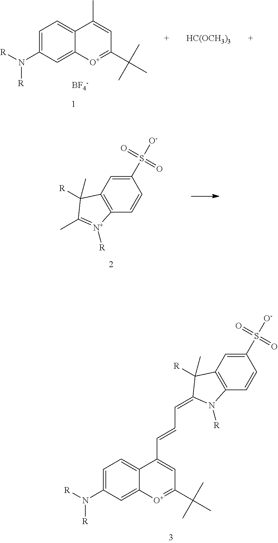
C1=C(N([R])[R])C=C2C(=C1)C(C)=CC(C(C)(C)C)=[O+]2.[BF4-].[HC(OCH3)3].C1(S([O-])(=O)=O)=CC2=C(C=C1)[N+]([R])=C(C)C2(C)[R].C1(S([O-])(=O)=O)=CC2=C(C=C1)N([R])C(=CC=CC1=CC(C(C)(C)C)=[O+]C3=CC(N([R])[R])=CC=C13)C2(C)[R]
